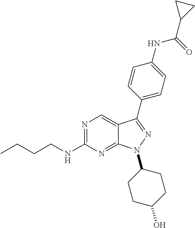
N1=C(NCCCC)N=C2C(=C1)C(C1=CC=C(NC(=O)C3CC3)C=C1)=NN2C1CCC(O)CC1
